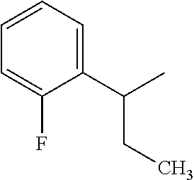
C1(C(C)CC)=CC=CC=C1F
